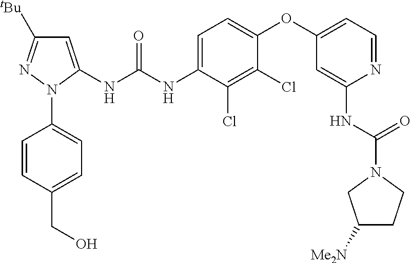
C1=C(NC(NC2=CC=C(OC3=CC=NC(NC(N4CC([Me2N])CC4)=O)=C3)C(Cl)=C2Cl)=O)N(C2=CC=C(CO)C=C2)N=C1[tBu]
